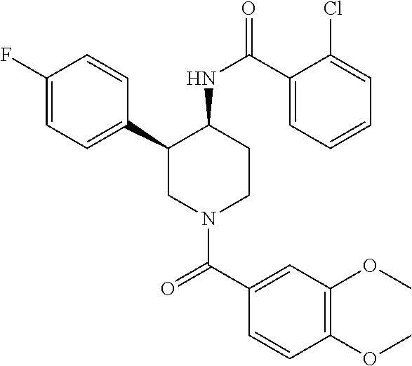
C1(F)=CC=C(C2CN(C(C3=CC(OC)=C(OC)C=C3)=O)CCC2NC(=O)C2=CC=CC=C2Cl)C=C1
